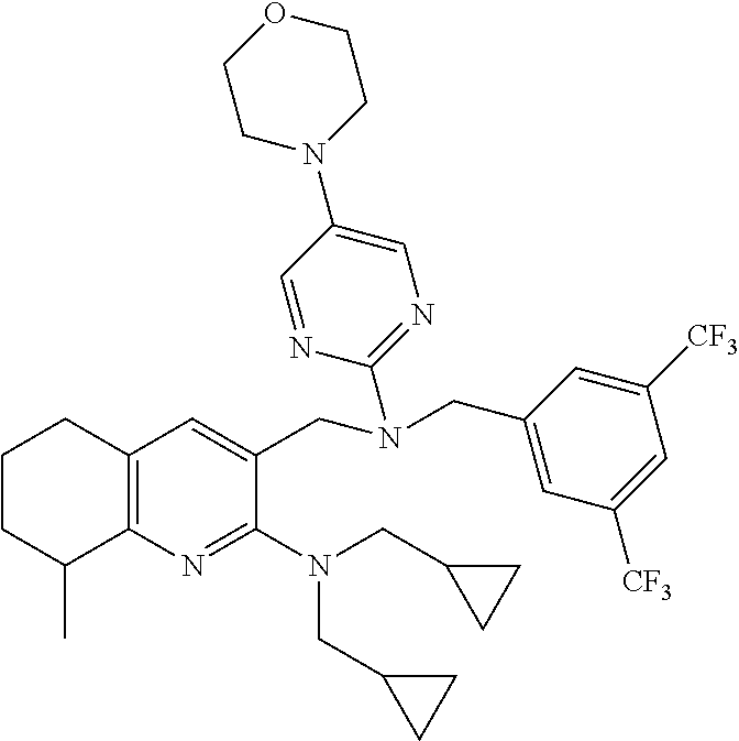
N(CC1=CC([CF3])=CC([CF3])=C1)(CC1=CC2=C(N=C1N(CC1CC1)CC1CC1)C(C)CCC2)C1=NC=C(N2CCOCC2)C=N1
